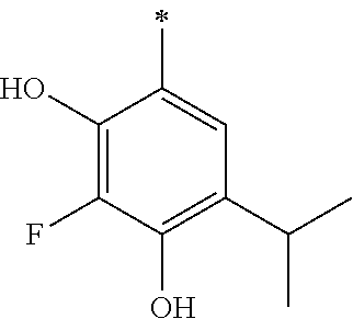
C1(O)=C(F)C(O)=C(C(C)C)C=C1C
